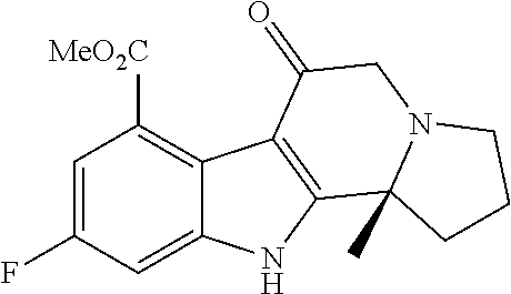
C1=C(F)C=C2C(=C1[MeO2C])C1=C(N2)C2(C)N(CC1=O)CCC2
